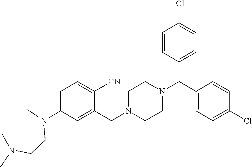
C1=C(N(C)CCN(C)C)C=C(CN2CCN(C(C3=CC=C(Cl)C=C3)C3=CC=C(Cl)C=C3)CC2)C([CN])=C1
